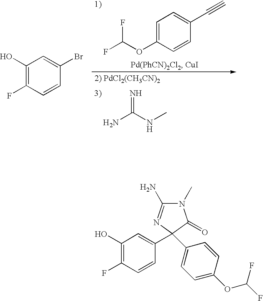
FC(OC1=CC=C(C#C)C=C1)F.NC(NC)=N.C1(O)=C(F)C=CC(Br)=C1.N1(C)C(N)=NC(C2=CC(O)=C(F)C=C2)(C2=CC=C(OC(F)F)C=C2)C1=O
